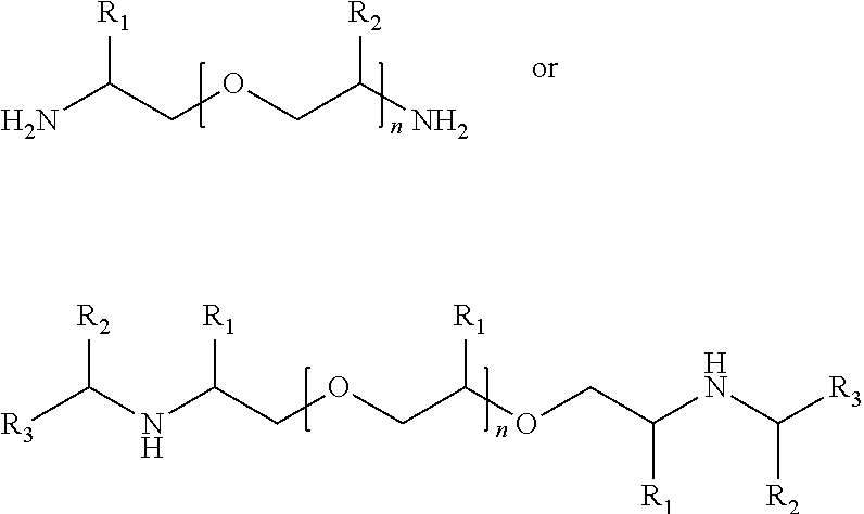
NC(COCC(N)[R2])[R1].[R3]C(NC(COCC([R1])OCC([R1])NC([R2])[R3])[R1])[R2]
